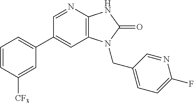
C1(C2=CC=CC([CF3])=C2)=CC2=C(N=C1)NC(=O)N2CC1=CC=C(F)N=C1
